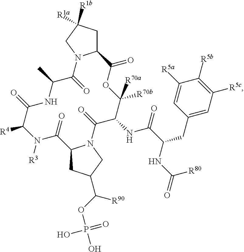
C12CC([R1a])([R1b])CN1C(=O)C(C)NC(=O)C([R4])N([R3])C(=O)C1CC(C(OP(O)(=O)O)[R90])CN1C(=O)C(NC(C(NC(=O)[R80])CC1=CC([R5c])=C([R5b])C([R5a])=C1)=O)C([R70b])([R70a])OC2=O
